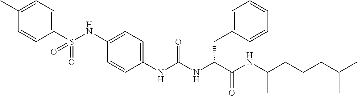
C1(S(NC2=CC=C(NC(NC(C(NC(CCCC(C)C)C)=O)CC3=CC=CC=C3)=O)C=C2)(=O)=O)=CC=C(C)C=C1
